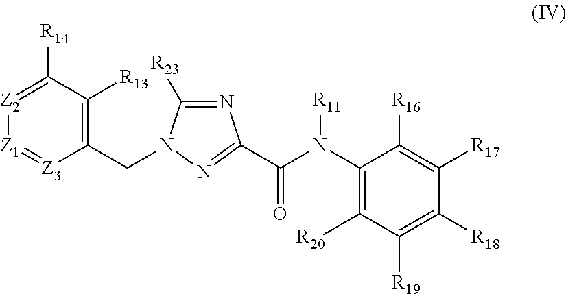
C1(CN2C([R23])=NC(C(N(C3=C([R20])C([R19])=C([R18])C([R17])=C3[R16])[R11])=O)=N2)=C([R13])C([R14])=[Z2][Z1]=[Z3]1
